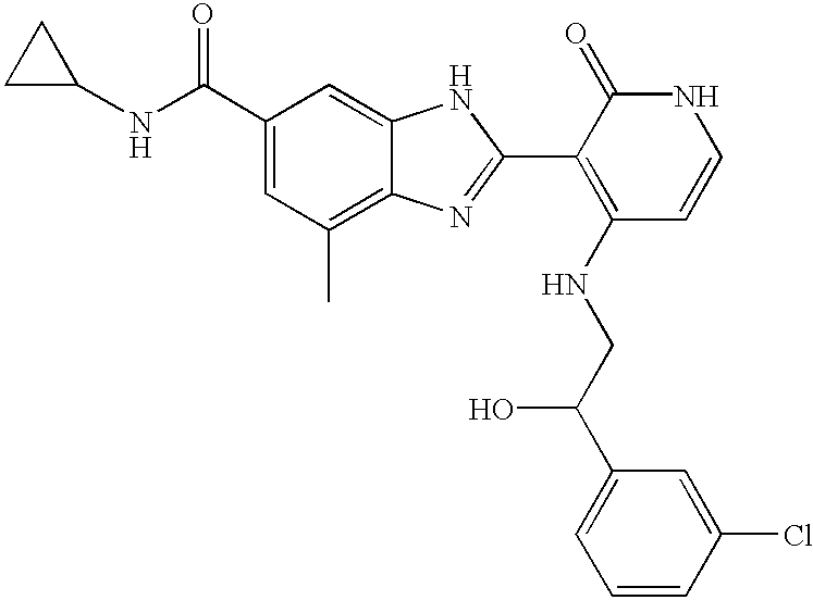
C1(C(NC2CC2)=O)=CC(C)=C2C(=C1)NC(C1=C(NCC(C3=CC=CC(Cl)=C3)O)C=CNC1=O)=N2
